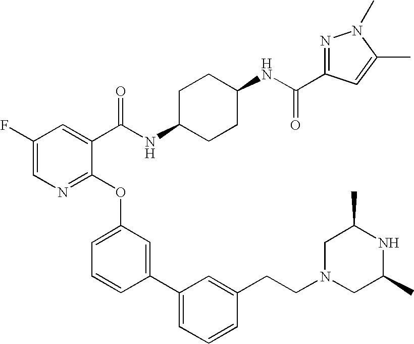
C1(C(NC2CCC(NC(C3=CC(F)=CN=C3OC3=CC=CC(C4=CC=CC(CCN5CC(C)NC(C)C5)=C4)=C3)=O)CC2)=O)=NN(C)C(C)=C1
